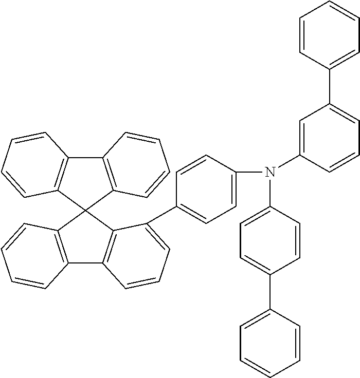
C12=C(C3(C4=C1C=CC=C4)C1=C(C4=C3C(C3=CC=C(N(C5=CC(C6=CC=CC=C6)=CC=C5)C5=CC=C(C6=CC=CC=C6)C=C5)C=C3)=CC=C4)C=CC=C1)C=CC=C2
